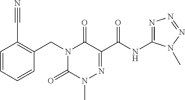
C(N1C(=O)N(C)N=C(C(NC2=NN=NN2C)=O)C1=O)C1=C(C#N)C=CC=C1
